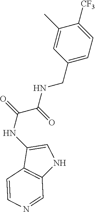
C1=NC=CC2=C1NC=C2NC(=O)C(NCC1=CC=C([CF3])C(C)=C1)=O
